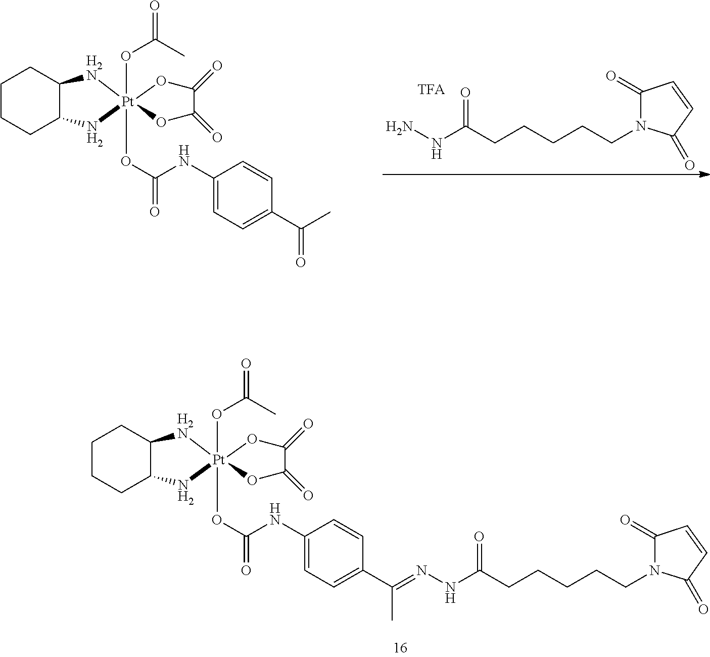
C1CCC2C(C1)[H2N][Pt]1(OC(=O)NC3=CC=C(C(C)=O)C=C3)(OC(=O)C)(N2)OC(=O)C(=O)O1.NNC(CCCCCN1C(=O)C=CC1=O)=O.C1CCC2C(C1)[H2N][Pt]1(OC(=O)NC3=CC=C(C(=NNC(CCCCCN4C(=O)C=CC4=O)=O)C)C=C3)(OC(=O)C)(N2)OC(=O)C(=O)O1
